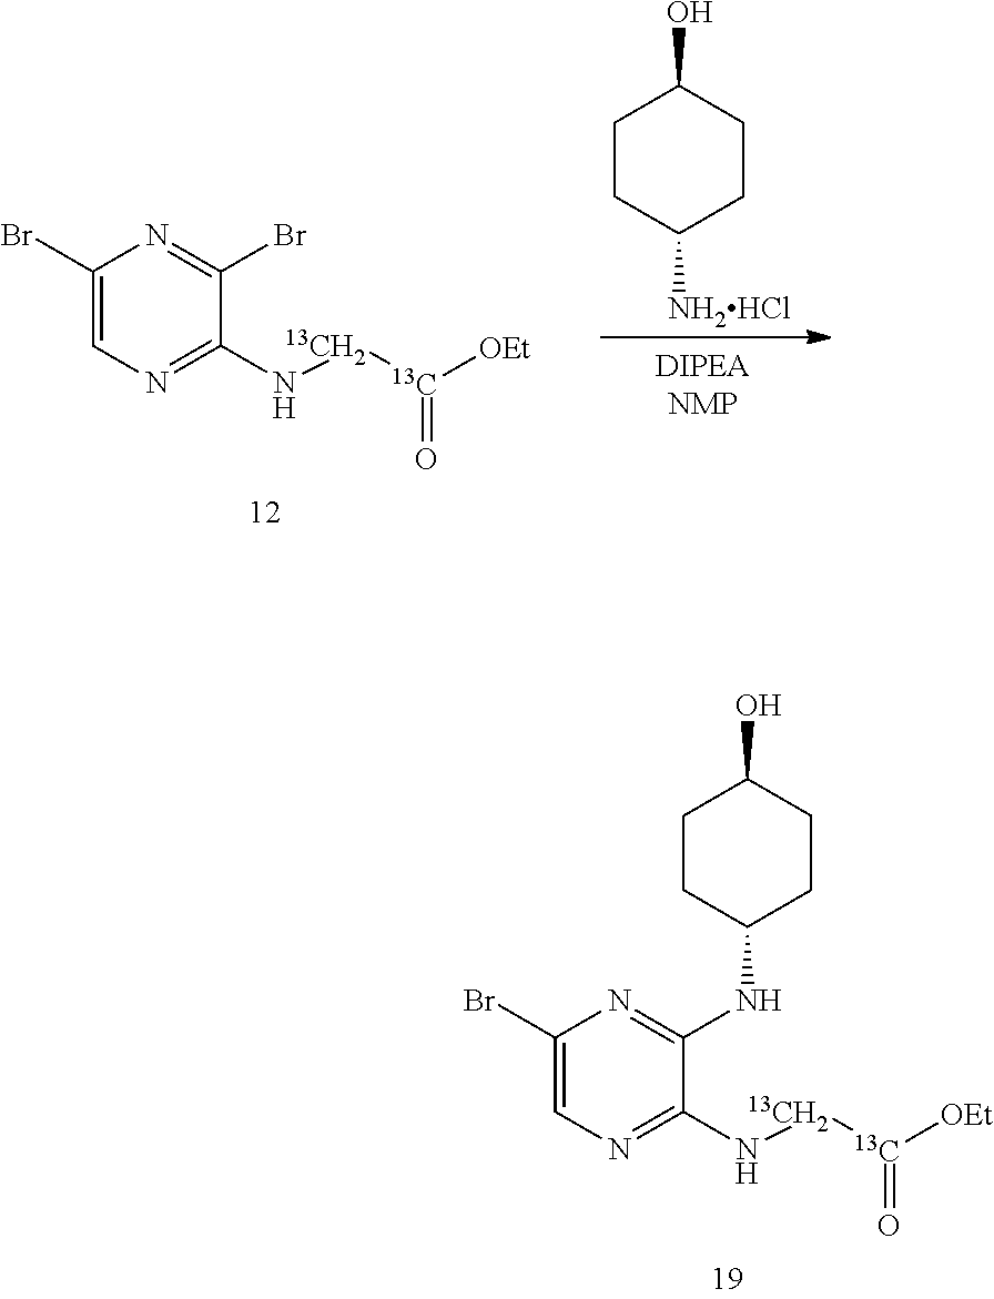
C1(Br)=CN=C(N[13CH2][13C]([OEt])=O)C(Br)=N1.C1CC([NH2HCl])CCC1O.C1(Br)=CN=C(N[13CH2][13C]([OEt])=O)C(NC2CCC(O)CC2)=N1
